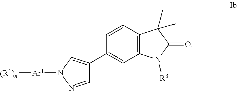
C1=CC2=C(C=C1C1=CN([Ar1][(R1)n])N=C1)N([R3])C(=O)C2(C)C
